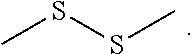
CSSC
